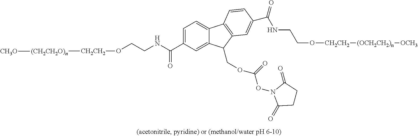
C1=C(C(NCCO[CH2CH2][(CH2CH2O)n][CH3O])=O)C=C2C(=C1)C1=C(C=C(C(=O)NCCO[CH2CH2][(OCH2CH2)n][OCH3])C=C1)C2COC(ON1C(=O)CCC1=O)=O
